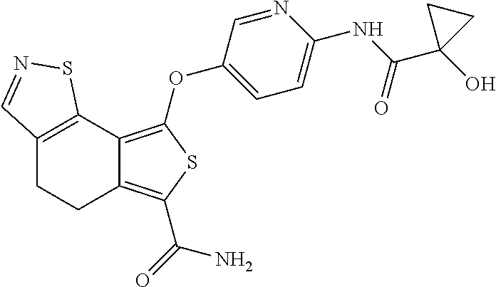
C12=C(OC3=CC=C(NC(C4(O)CC4)=O)N=C3)SC(C(=O)N)=C1CCC1=C2SN=C1
